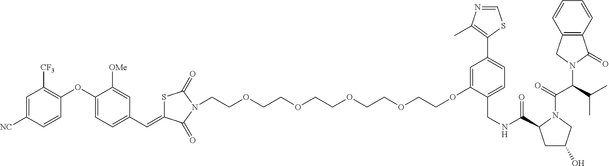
O(CCOCCOCCOCCOC1=CC(C2=C(C)N=CS2)=CC=C1CNC(=O)C1CC(O)CN1C(=O)C(C(C)C)N1C(=O)C2=C(C1)C=CC=C2)CCN1C(=O)C(=CC2=CC=C(OC3=C([CF3])C=C([NC])C=C3)C([OMe])=C2)SC1=O
